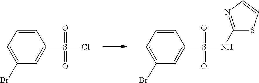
N(S(C1=CC(Br)=CC=C1)(=O)=O)C1=NC=CS1.ClS(C1=CC(Br)=CC=C1)(=O)=O
